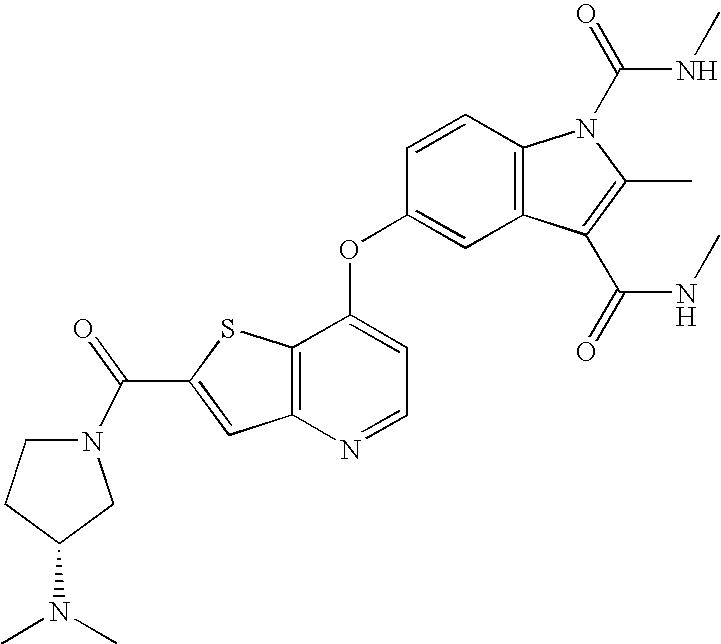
C12=C(C(OC3=CC4=C(C=C3)N(C(=O)NC)C(C)=C4C(=O)NC)=CC=N1)SC(C(=O)N1CCC(N(C)C)C1)=C2
